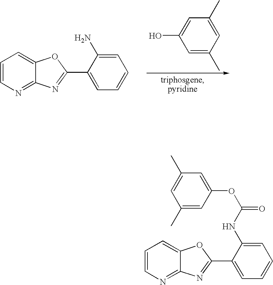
C1=CN=C2C(=C1)OC(C1=CC=CC=C1N)=N2.C1=C(C)C=C(C)C=C1O.C1=CN=C2C(=C1)OC(C1=CC=CC=C1NC(=O)OC1=CC(C)=CC(C)=C1)=N2
